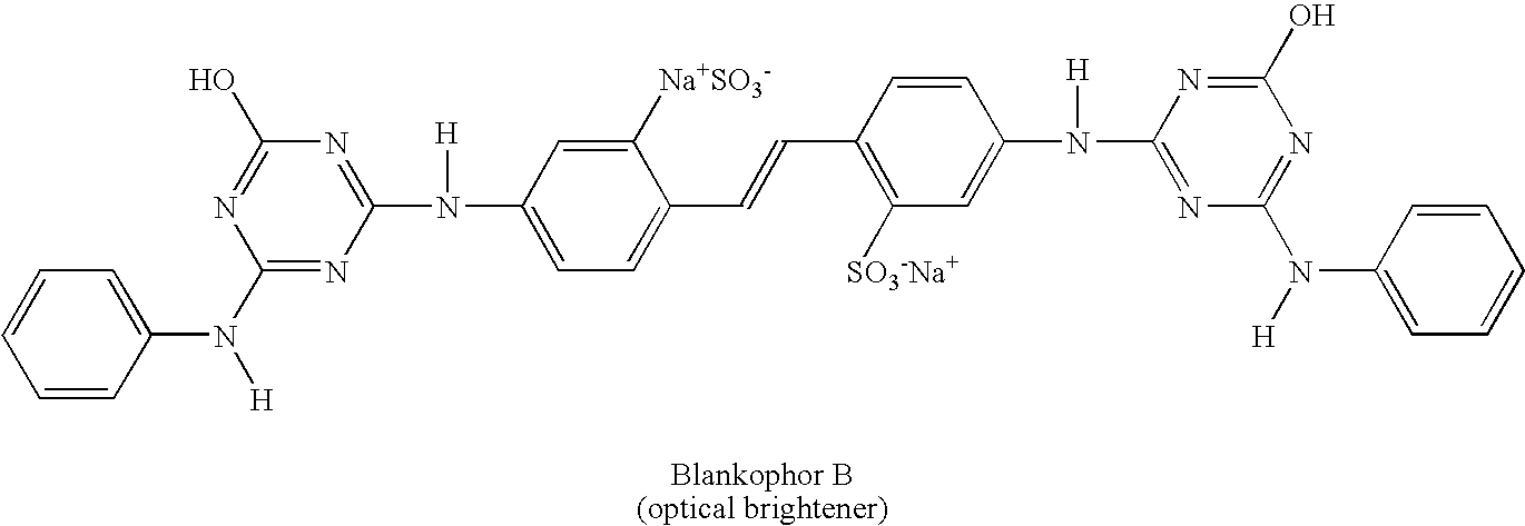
C1=CC(N(C2=NC(N(C3=CC=C(C=CC4=C([SO3-Na+])C=C(N(C5=NC(N([H])C6=CC=CC=C6)=NC(O)=N5)[H])C=C4)C([Na+SO3-])=C3)[H])=NC(O)=N2)[H])=CC=C1
